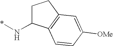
N(*)C1CCC2=C1C=CC([OMe])=C2
